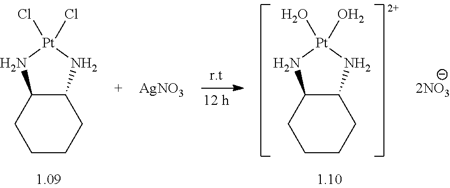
C1CCC2C(C1)N[Pt](Cl)(Cl)N2.C1CCC2C(C1)N[Pt](O)(O)N2.[2NO3].[AgNO3]
